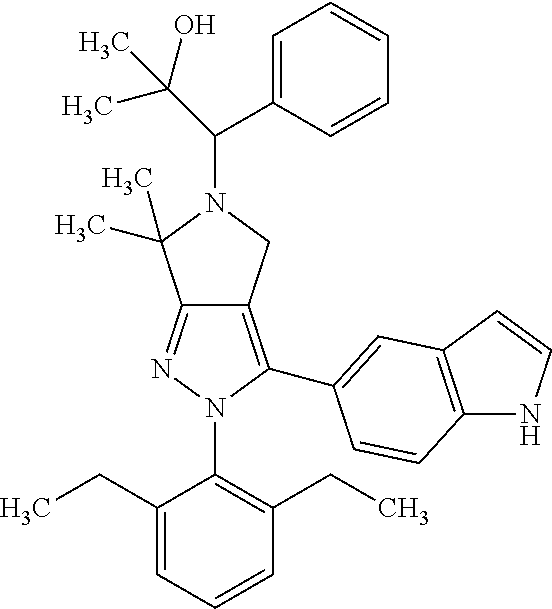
C12=NN(C3=C(CC)C=CC=C3CC)C(C3=CC4=C(NC=C4)C=C3)=C1CN(C(C1=CC=CC=C1)C(C)(O)C)C2(C)C
